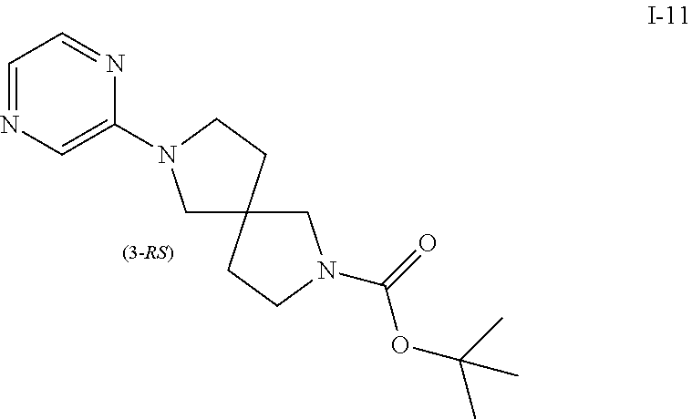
C1N(C(=O)OC(C)(C)C)CCC12CN(C1=CN=CC=N1)CC2
